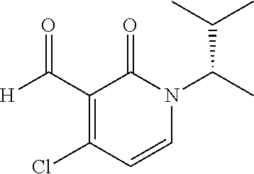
C1(C([H])=O)=C(Cl)C=CN(C(C)C(C)C)C1=O
